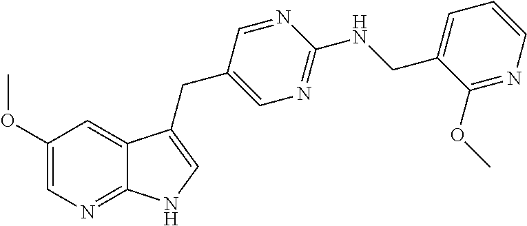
C1(OC)=CN=C2C(=C1)C(CC1=CN=C(NCC3=CC=CN=C3OC)N=C1)=CN2
